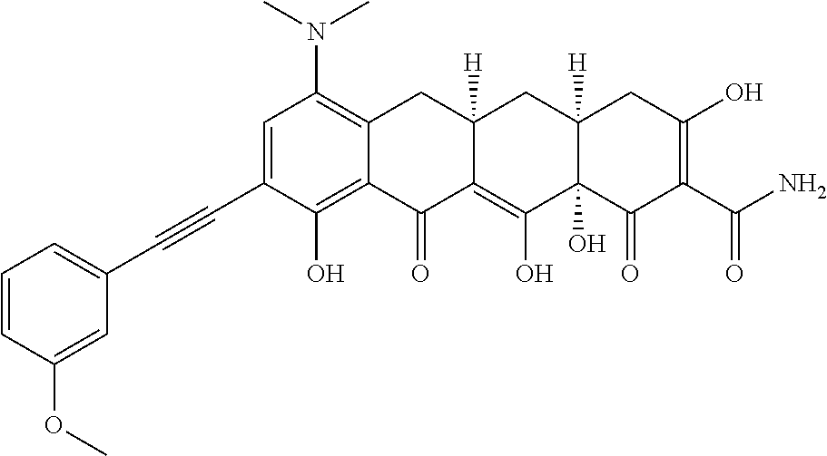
C1=C(C#CC2=CC=CC(OC)=C2)C(O)=C2C(=C1N(C)C)CC1([H])C(=C(O)C3(O)C([H])(C1)CC(O)=C(C(N)=O)C3=O)C2=O
